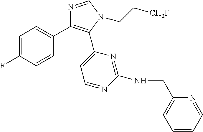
C1=C(F)C=CC(C2=C(C3=CC=NC(NCC4=CC=CC=N4)=N3)N(CC[CH2F])C=N2)=C1
